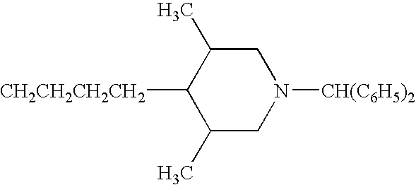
[CH2CH2CH2CH2]C1C(C)CN([CH(C6H5)2])CC1C
